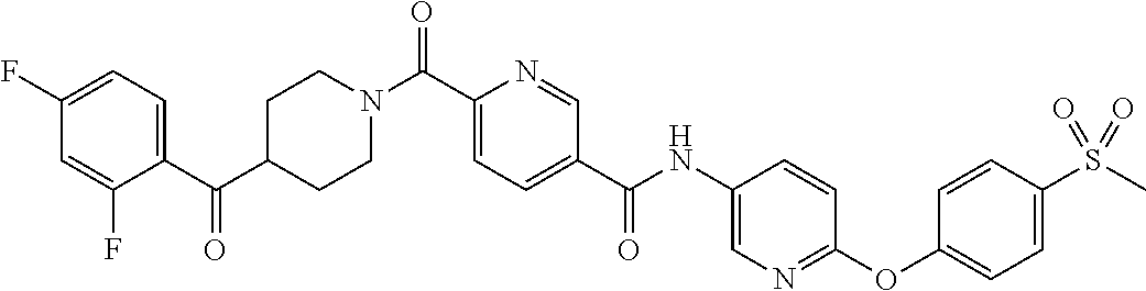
C1CN(C(C2=CC=C(C(=O)NC3=CN=C(OC4=CC=C(S(C)(=O)=O)C=C4)C=C3)C=N2)=O)CCC1C(C1=CC=C(F)C=C1F)=O
